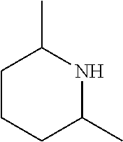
C1CCC(C)NC1C
